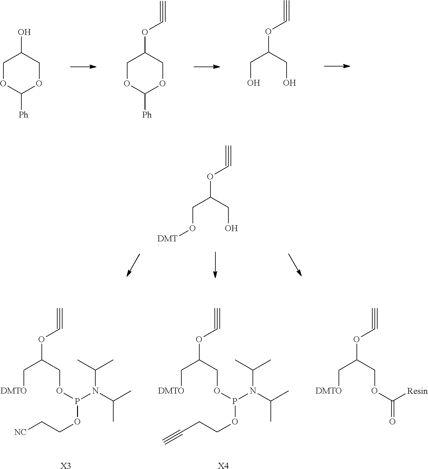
C1OC([Ph])OCC1O.C1OC([Ph])OCC1OC#C.C(O)C(CO)OC#C.C(O[DMT])C(CO)OC#C.C([DMTO])C(COP(N(C(C)C)C(C)C)OCC[NC])OC#C.[X3].C([DMTO])C(COP(N(C(C)C)C(C)C)OCCC#C)OC#C.[X4].C([DMTO])C(COC([Resin])=O)OC#C
